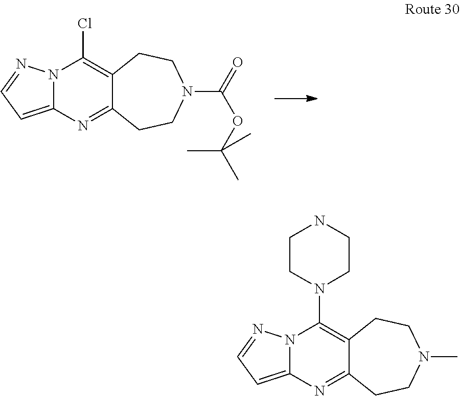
N12C(=CC=N1)N=C1C(=C2Cl)CCN(C(=O)OC(C)(C)C)CC1.N12C(=CC=N1)N=C1C(=C2N2CCNCC2)CCN(C)CC1
